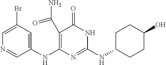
C1=C(Br)C=C(NC2=C(C(=O)N)C(=O)NC(NC3CCC(O)CC3)=N2)C=N1
